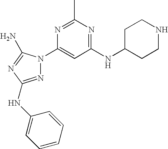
N1=C(NC2=CC=CC=C2)N=C(N)N1C1=CC(NC2CCNCC2)=NC(C)=N1
